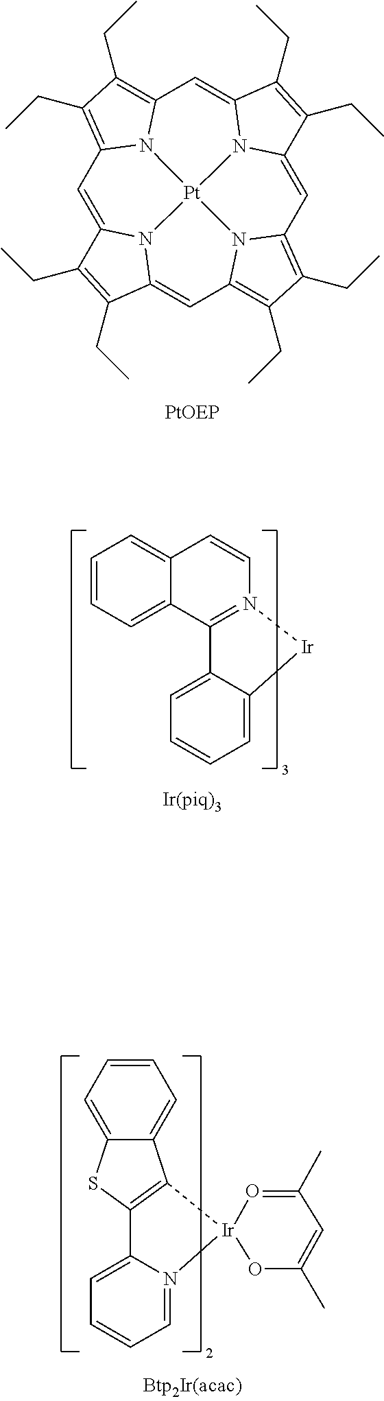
C1=C2N3C(=CC4=C(CC)C(CC)=C5C=C6N7C(=CC8=C(CC)C(CC)=C1N8[Pt]73N54)C(CC)=C6CC)C(CC)=C2CC.C1=CC=C2C(=C1)C=CN1=C2C2=CC=CC=C2[Ir]1.C12=CC=CC=N1[Ir]1(C3=C2SC2=CC=CC=C23)OC(C)=CC(C)=O1
